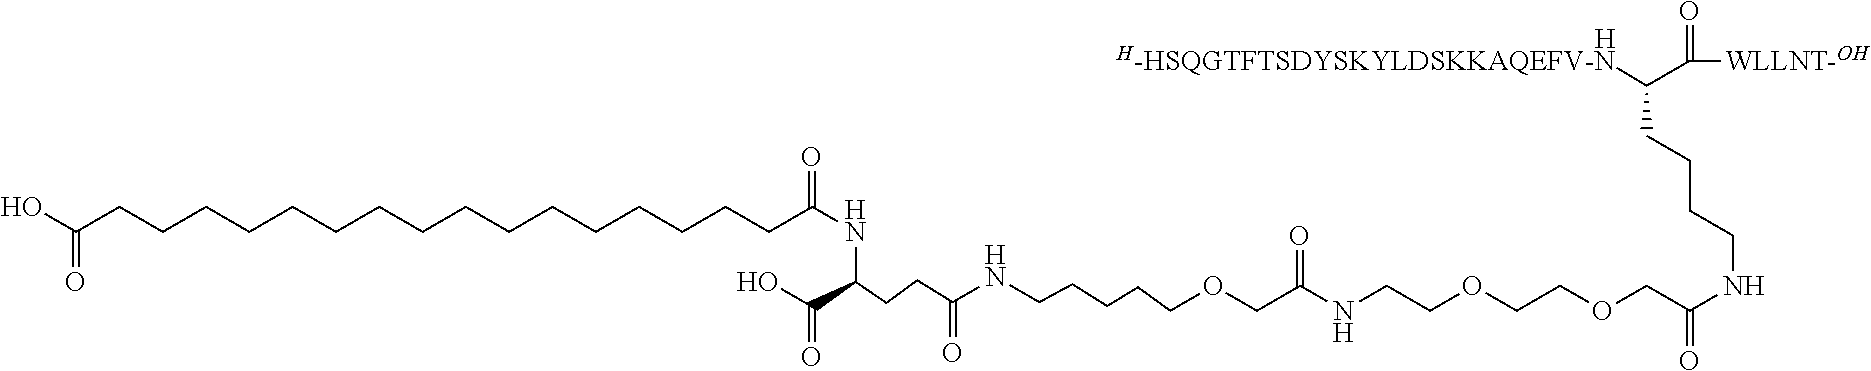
[H].[H-HSQGTFTSDYSKYLDSKKAQEFV-N]C(C([WLLNT-OH])=O)CCCCNC(=O)COCCOCCNC(COCCCCCNC(CCC(C(O)=O)NC(=O)CCCCCCCCCCCCCCCCC(O)=O)=O)=O
